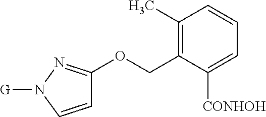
C1(C)=C(COC2=NN([G])C=C2)C([CONHOH])=CC=C1
